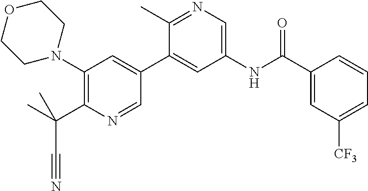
C1(N2CCOCC2)=C(C(C#N)(C)C)N=CC(C2=CC(NC(C3=CC([CF3])=CC=C3)=O)=CN=C2C)=C1
